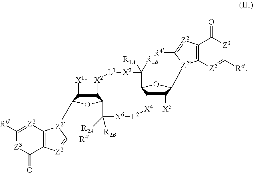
C1([X11])C2C(OC1[Z2]1C3=C([Z2]=C1[R4])C(=O)[Z3]C([R6])=[Z2]3)C([R2B])([R2A])[X6][L2][X4]C1C([X5])C([Z2]3C4=C(C(=O)[Z3]C([R6])=[Z2]4)[Z2]=C3[R4])OC1C([R1A])([R1B])[X3][L1][X2]2
